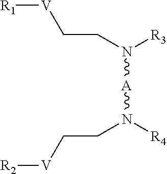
[R1][V]CCN([R3])[A]N(CC[V][R2])[R4]
